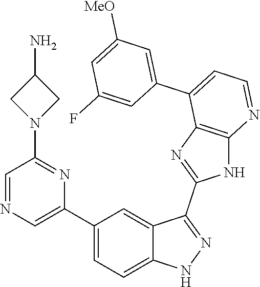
C1(C2=CC=C3C(=C2)C(C2=NC4=C(N2)N=CC=C4C2=CC([MeO])=CC(F)=C2)=NN3)=CN=CC(N2CC(N)C2)=N1
